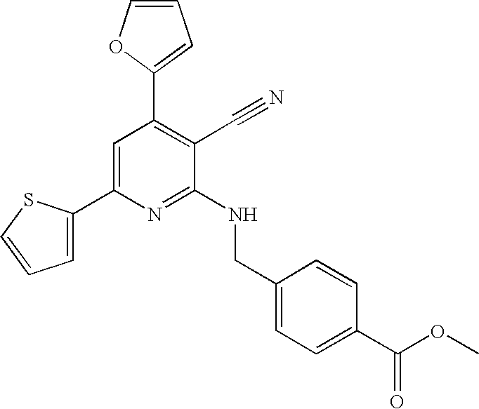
C1(C2=CC=CS2)=CC(C2=CC=CO2)=C(C#N)C(NCC2=CC=C(C(=O)OC)C=C2)=N1
